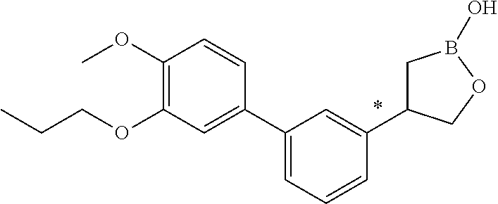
C1(C2=CC=CC(C3CB(O)OC3)=C2)=CC(OCCC)=C(OC)C=C1
